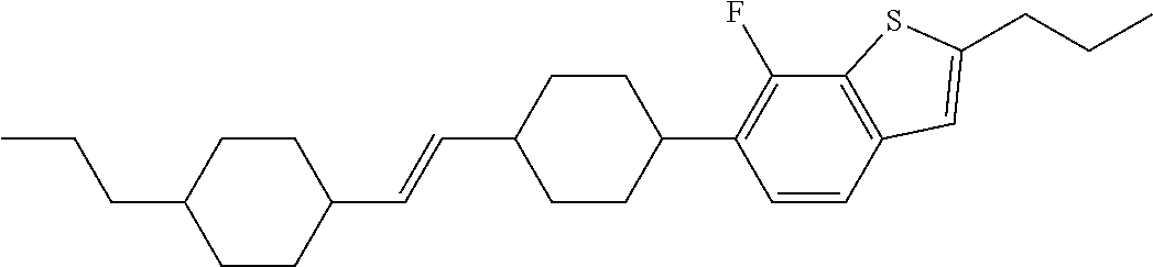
CCCC1CCC(C=CC2CCC(C3=C(F)C4=C(C=C3)C=C(CCC)S4)CC2)CC1
